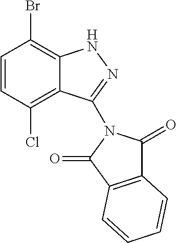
C1=CC(Cl)=C2C(=C1Br)NN=C2N1C(=O)C2=C(C1=O)C=CC=C2
